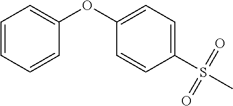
C1(S(C)(=O)=O)=CC=C(OC2=CC=CC=C2)C=C1
